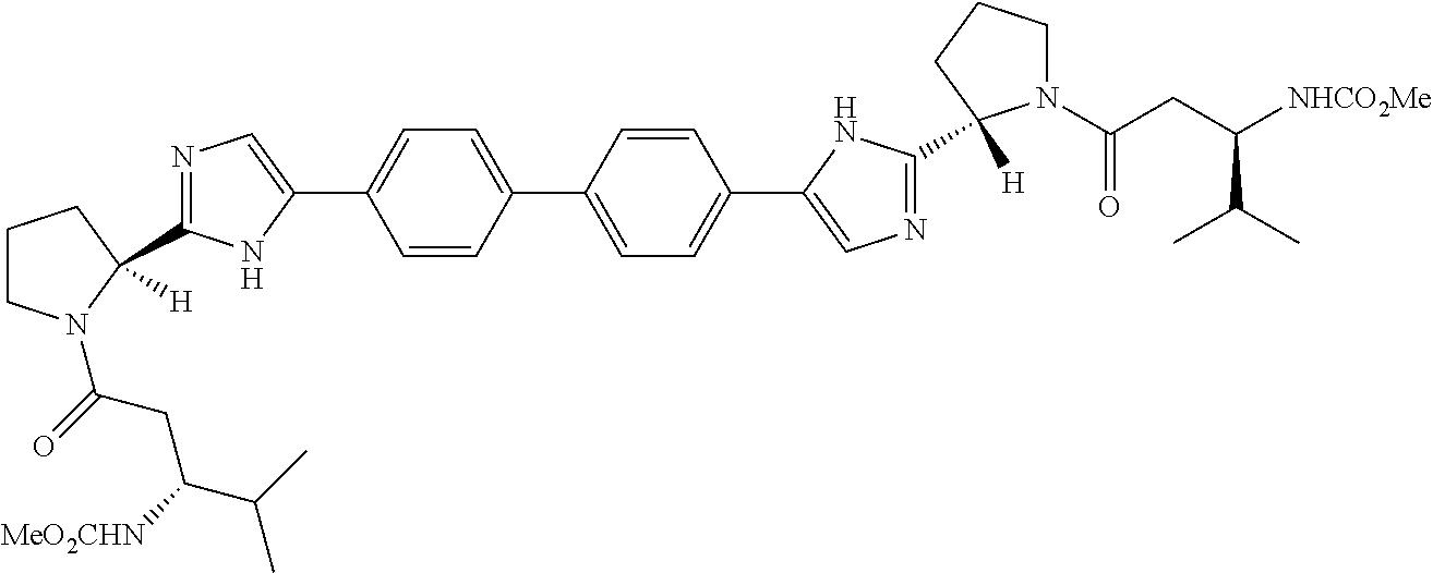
C1CN(C(=O)CC([MeO2CHN])C(C)C)C(C2=NC=C(C3=CC=C(C4=CC=C(C5=CN=C(C6([H])N(C(CC([NHCO2Me])C(C)C)=O)CCC6)N5)C=C4)C=C3)N2)([H])C1
